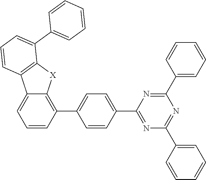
C1(C2=C3C(=CC=C2)C2=C([X]3)C(C3=CC=CC=C3)=CC=C2)=CC=C(C2=NC(C3=CC=CC=C3)=NC(C3=CC=CC=C3)=N2)C=C1
